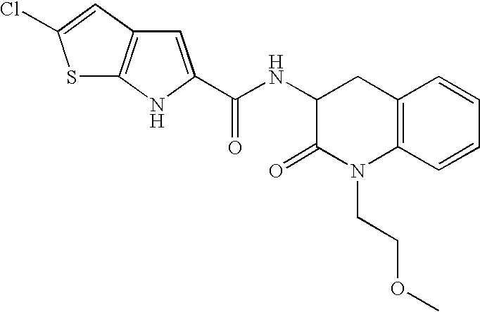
C12=C(C=CC=C1)N(CCOC)C(=O)C(NC(=O)C1=CC3=C(N1)SC(Cl)=C3)C2
